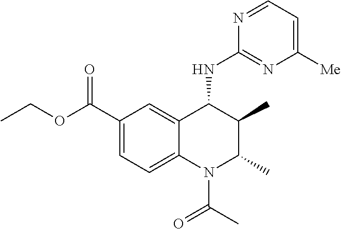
C1(C(=O)OCC)=CC=C2C(=C1)C(NC1=NC([Me])=CC=N1)C(C)C(C)N2C(C)=O
